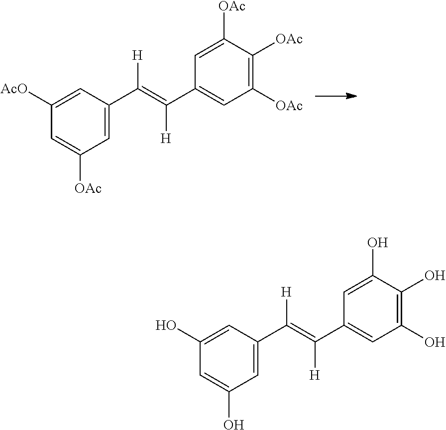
C1=C(C(=C(C2=CC([OAc])=C([OAc])C([OAc])=C2)[H])[H])C=C([AcO])C=C1[OAc].C1=C(C(=C(C2=CC(O)=C(O)C(O)=C2)[H])[H])C=C(O)C=C1O
